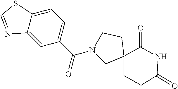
N1(C(C2=CC=C3C(=C2)N=CS3)=O)CC2(CCC(=O)NC2=O)CC1
